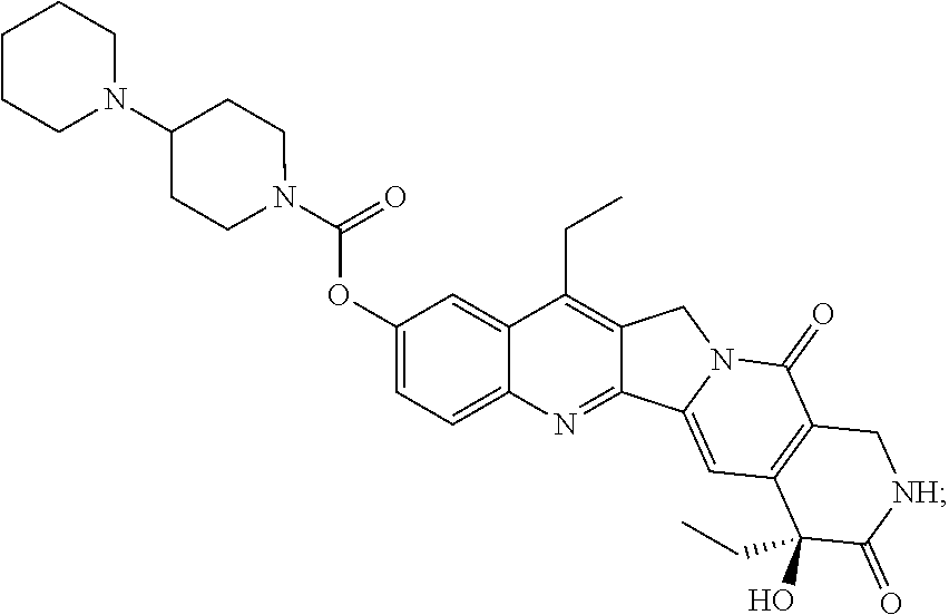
C1(OC(N2CCC(N3CCCCC3)CC2)=O)=CC=C2C(=C1)C(CC)=C1C(=N2)C2=CC3=C(C(=O)N2C1)C[NH]C(=O)C3(CC)O
